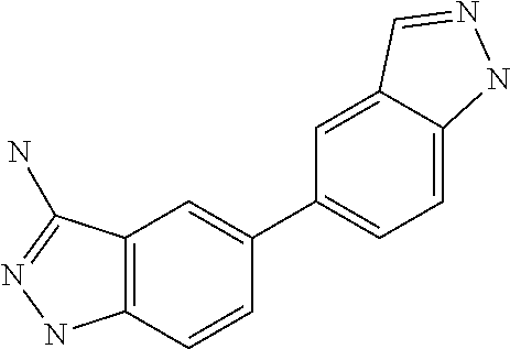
C12=C(C=CC(C3=CC=C4C(=C3)C=NN4)=C1)NN=C2N
